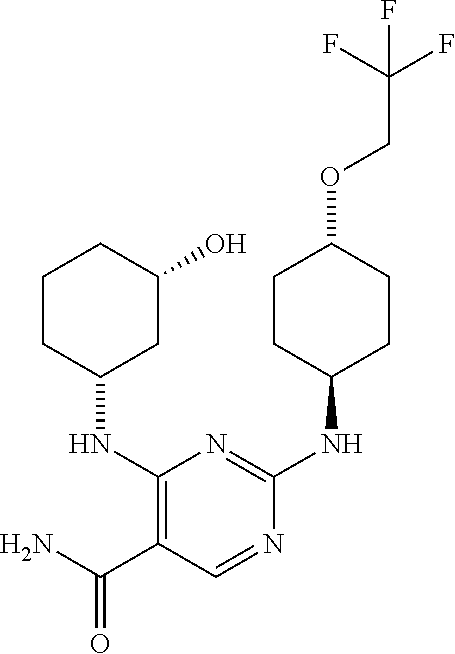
C1CC(NC2=NC(NC3CC(O)CCC3)=C(C(N)=O)C=N2)CCC1OCC(F)(F)F
